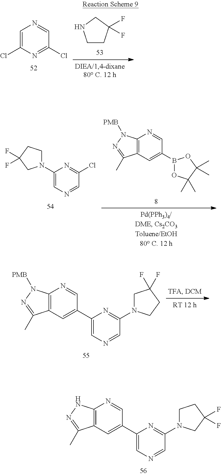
C1CC(F)(F)CN1.C1=C(Cl)N=C(Cl)C=N1.C12=C(C=C(B3OC(C)(C)C(C)(C)O3)C=N1)C(C)=NN2[PMB].N1(C2=CN=CC(Cl)=N2)CCC(F)(F)C1.C12=C(C=C(C3=CN=CC(N4CC(F)(F)CC4)=N3)C=N1)C(C)=NN2[PMB].C12=C(C=C(C3=CN=CC(N4CCC(F)(F)C4)=N3)C=N1)C(C)=NN2
